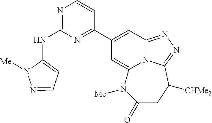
N(C1=NC=CC(C2=CC3=NN=C4N3C(=C2)N([Me])C(=O)CC4[CHMe2])=N1)C1=CC=NN1[Me]
